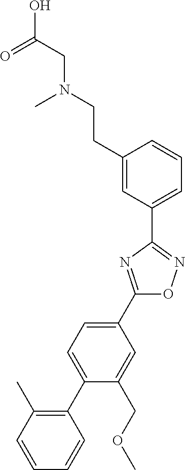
C1(C2=CC=C(C3=C(C)C=CC=C3)C(COC)=C2)=NC(C2=CC=CC(CCN(CC(O)=O)C)=C2)=NO1
